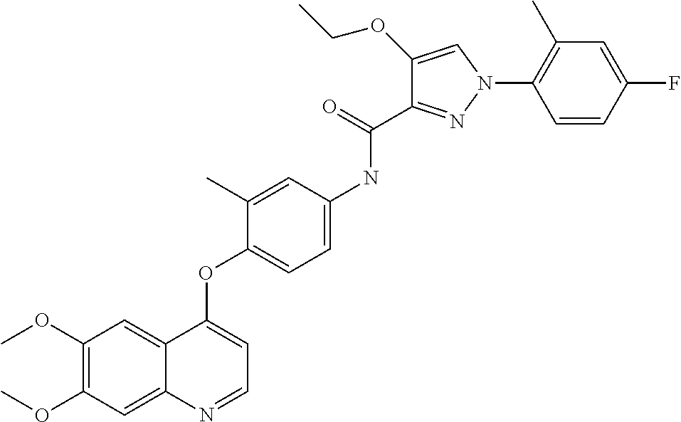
C1(OC)=C(OC)C=C2C(=C1)C(OC1=CC=C(NC(C3=NN(C4=C(C)C=C(F)C=C4)C=C3OCC)=O)C=C1C)=CC=N2
